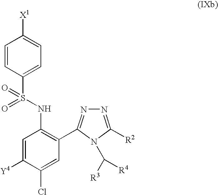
C1=C([Y4])C(Cl)=CC(C2=NN=C([R2])N2C([R3])[R4])=C1NS(=O)(C1=CC=C([X1])C=C1)=O
